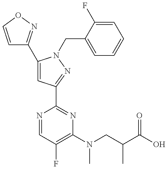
C1=CON=C1C1=CC(C2=NC(N(C)CC(C(=O)O)C)=C(F)C=N2)=NN1CC1=CC=CC=C1F
